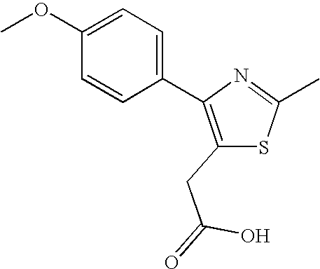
C1=CC(C2=C(CC(O)=O)SC(C)=N2)=CC=C1OC
